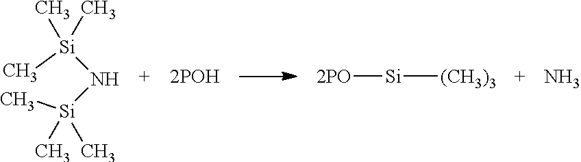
[Si](C)(N[Si](C)(C)C)(C)C.[2PO][Si][(CH3)3].N
